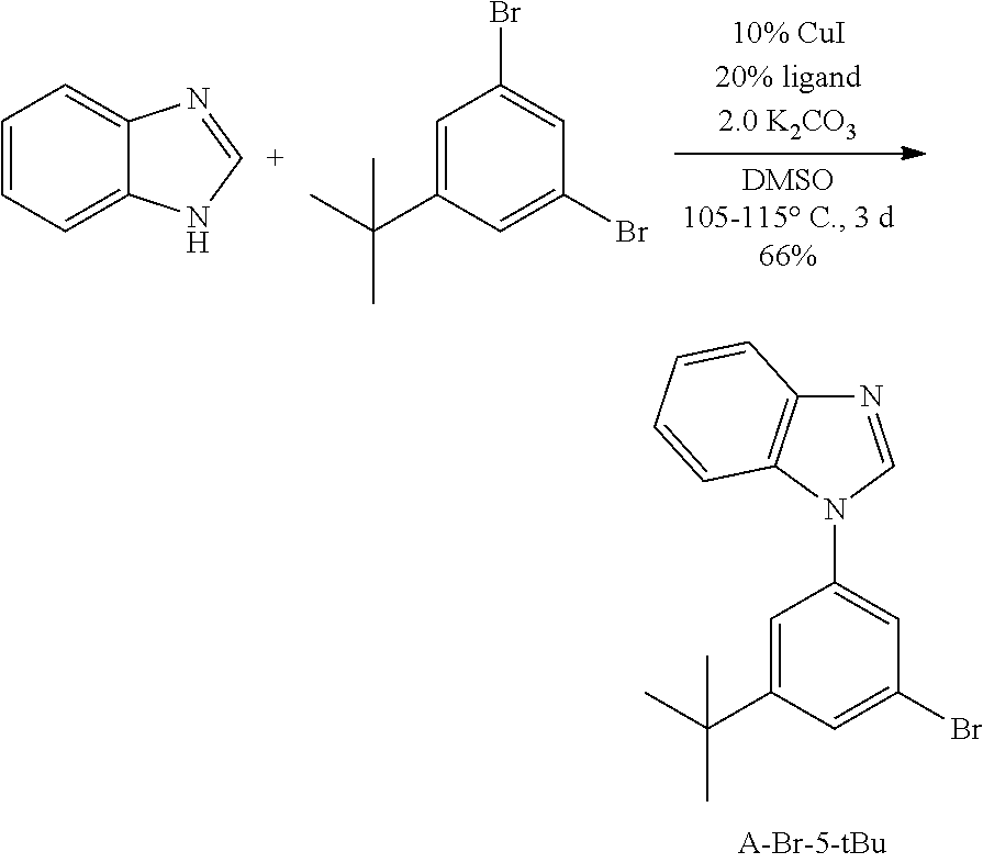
C1=CC=C2C(=C1)N=[C+]N2.C1=C(C(C)(C)C)C=C(Br)C=C1Br.N1=CN(C2=CC(Br)=CC(C(C)(C)C)=C2)C2=C1C=CC=C2
